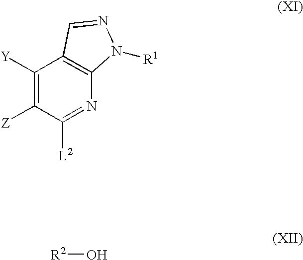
C1([Y])=C([Z])C([L2])=NC2=C1C=NN2[R1].[R2]O
